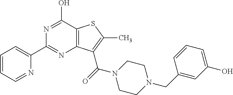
C1(C2=NC3=C(C(O)=N2)SC(C)=C3C(=O)N2CCN(CC3=CC(O)=CC=C3)CC2)=CC=CC=N1
